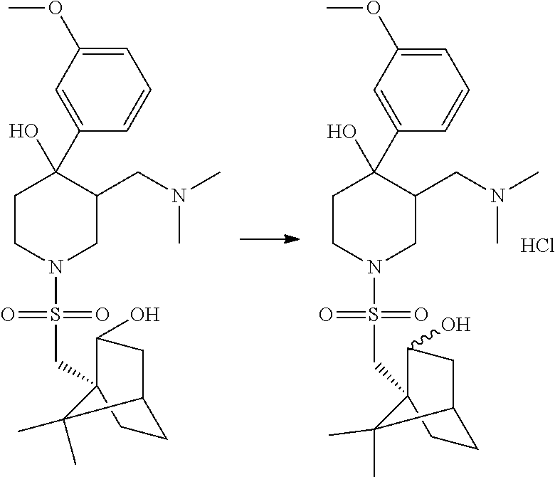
C1=C(OC)C=C(C2(O)CCN(S(=O)(=O)CC34C(O)CC(CC3)C4(C)C)CC2CN(C)C)C=C1.Cl.C1=C(OC)C=C(C2(O)CCN(S(=O)(=O)CC34C(O)CC(CC3)C4(C)C)CC2CN(C)C)C=C1
